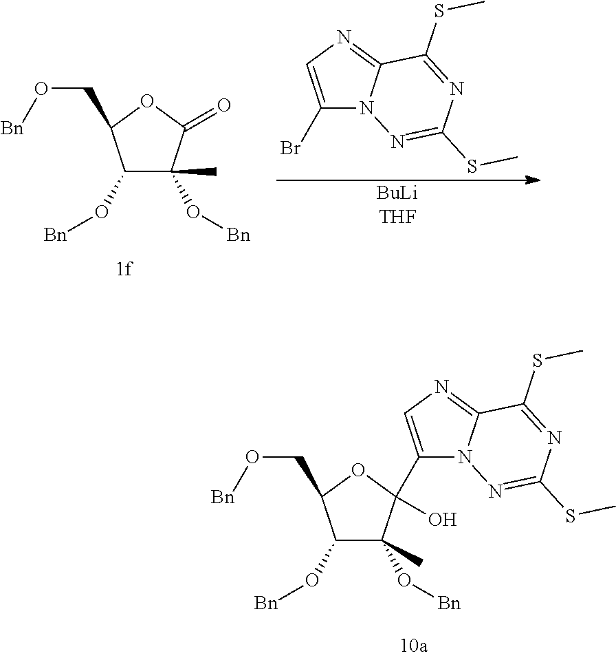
C1(O[Bn])C(C)(O[Bn])C(C2=CN=C3N2N=C(SC)N=C3SC)(O)OC1CO[Bn].[BuLiTHF].C1(O[Bn])C(O[Bn])(C)C(=O)OC1CO[Bn].C1(Br)=CN=C2N1N=C(SC)N=C2SC
